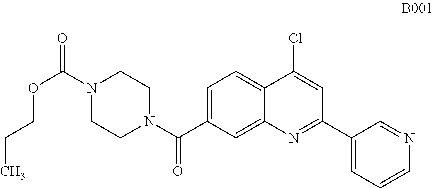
C1=C(C(N2CCN(C(=O)OCCC)CC2)=O)C=C2C(=C1)C(Cl)=CC(C1=CC=CN=C1)=N2
